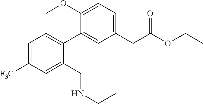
C1(C2=CC=C([F3C])C=C2CNCC)=CC(C(C(OCC)=O)C)=CC=C1OC
